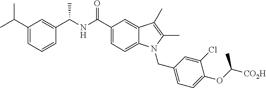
C1(C(=O)NC(C2=CC(C(C)C)=CC=C2)C)=CC=C2C(=C1)C(C)=C(C)N2CC1=CC=C(OC(C)[CO2H])C(Cl)=C1
